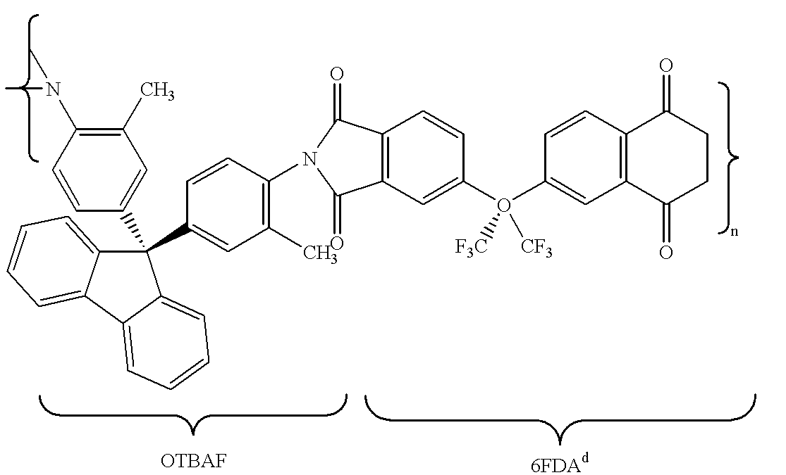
C1(C)=C(N(C)C)C=CC(C2(C3=CC(C)=C(N4C(=O)C5=C(C4=O)C=C(O(C4=CC6=C(C=C4)C(=O)CCC6=O)([F3C])[CF3])C=C5)C=C3)C3=CC=CC=C3C3=CC=CC=C32)=C1
